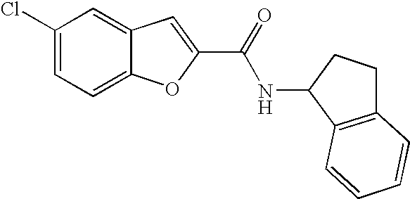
C1(C(=O)NC2C3=C(CC2)C=CC=C3)=CC2=CC(Cl)=CC=C2O1
